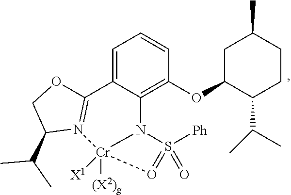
C1=C2C(=C(OC3C(C(C)C)CCC(C)C3)C=C1)N1[Cr]([X1])([(X2)g])(N3=C2OCC3C(C)C)O=S1([Ph])=O
